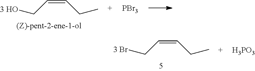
C(=CCC)C[3 HO].[PBr3].C(=CCC)C[3 Br].[H3PO3]
